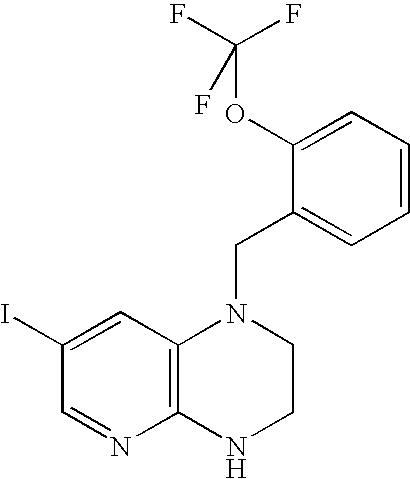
C1(I)=CC2=C(N=C1)NCCN2CC1=CC=CC=C1OC(F)(F)F
